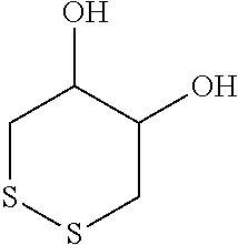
C1SSCC(O)C1O
